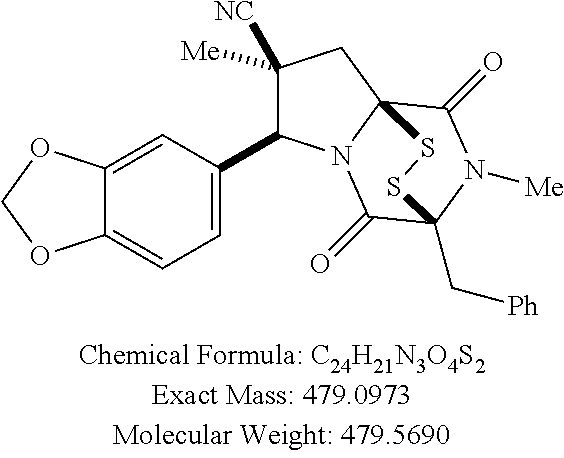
C12=CC(C3C([Me])([NC])CC45N3C(=O)C(C[Ph])(N([Me])C4=O)SS5)=CC=C1OCO2
